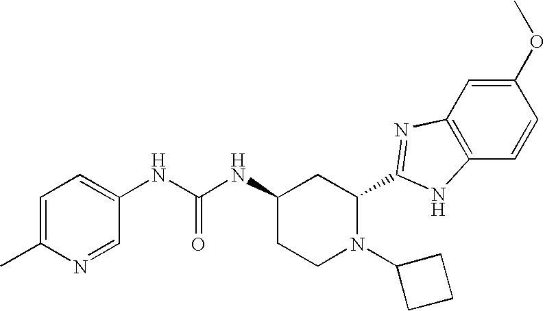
N(C(NC1CCN(C2CCC2)C(C2=NC3=C(C=CC(OC)=C3)N2)C1)=O)C1=CC=C(C)N=C1
